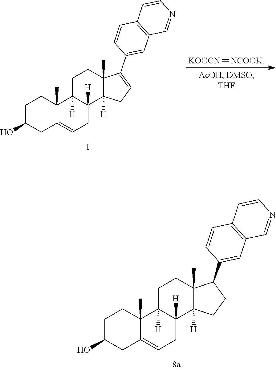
C1C(O)CC2=CCC3([H])C([H])(C2(C)C1)CCC1(C)C3([H])CCC1C1=CC2=C(C=C1)C=CN=C2.[KOOCN]=[NCOOK].C1C(O)CC2=CCC3([H])C([H])(C2(C)C1)CCC1(C)C3([H])CC=C1C1=CC2=C(C=C1)C=CN=C2
